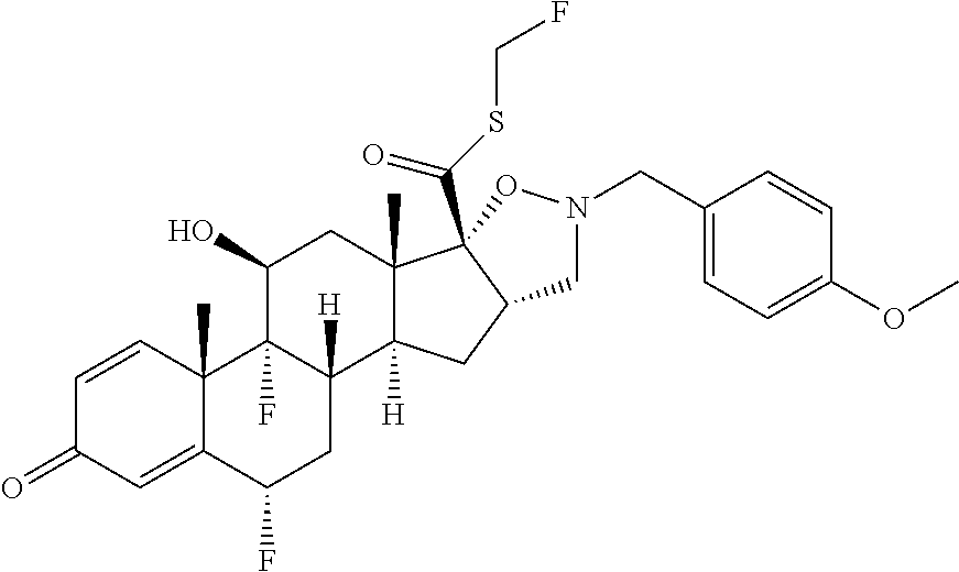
C1=CC2(C)C(=CC1=O)C(F)CC1([H])C2(F)C(O)CC2(C)C1([H])CC1C2(C(SCF)=O)ON(CC2=CC=C(OC)C=C2)C1
